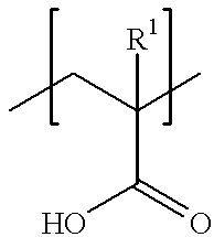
OC(=O)C(C)(CC)[R1]
